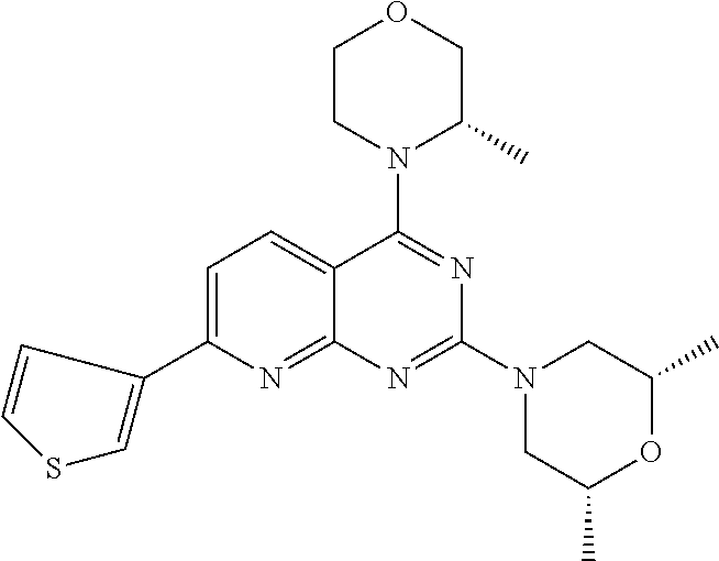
C1=C(C2=CSC=C2)N=C2C(=C1)C(N1C(C)COCC1)=NC(N1CC(C)OC(C)C1)=N2
